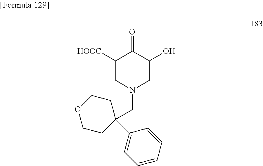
C1([HOOC])=CN(CC2(C3=CC=CC=C3)CCOCC2)C=C(O)C1=O
